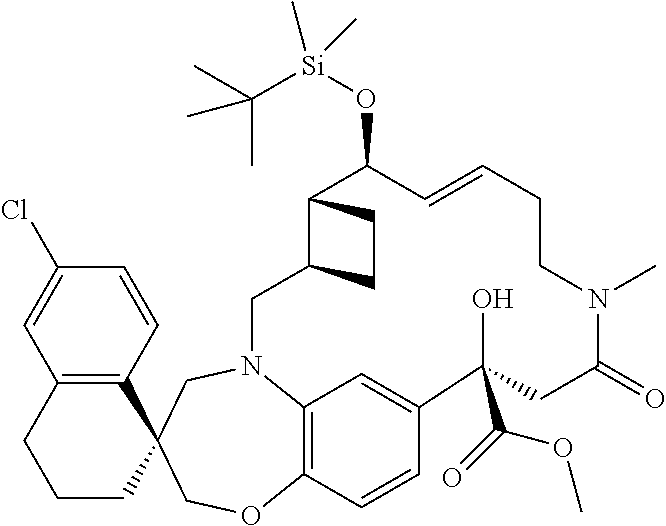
C12=C(C=CC(Cl)=C1)C1(CCC2)CN2C3=C(OC1)C=CC(=C3)C(O)(C(OC)=O)CC(=O)N(C)CCC=CC(O[Si](C(C)(C)C)(C)C)C1C(C2)CC1
